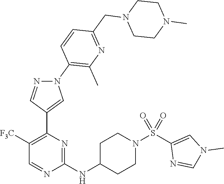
C1([F3C])=C(C2=CN(C3=C(C)N=C(CN4CCN(C)CC4)C=C3)N=C2)N=C(NC2CCN(S(C3=CN(C)C=N3)(=O)=O)CC2)N=C1
